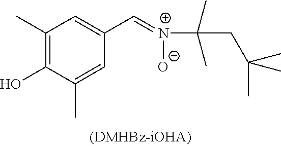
C1(C)=C(O)C(C)=CC(C=[N+]([O-])C(CC(C)(C)C)(C)C)=C1
